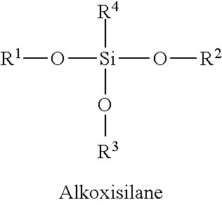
[R1]O[Si]([R4])(O[R3])O[R2]
